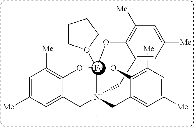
C1=C([Me])C=C2C(=C1[Me])O[Fe]13(O4CCCC4)N(C2)(CC2=CC([Me])=CC([Me])=C2O1)CC1=CC([Me])=CC([Me])=C1O3
